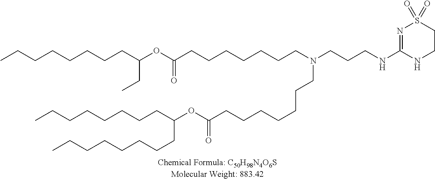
C(CCCCC(CCCCCCCC)OC(=O)CCCCCCCN(CCCNC1=NS(=O)(=O)CCN1)CCCCCCCC(OC(CC)CCCCCCCC)=O)CCC
